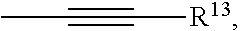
C([R13])#CC
